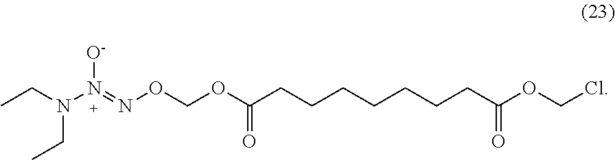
CCN(N(=NOCOC(CCCCCCCC(OCCl)=O)=O)[O-])CC
